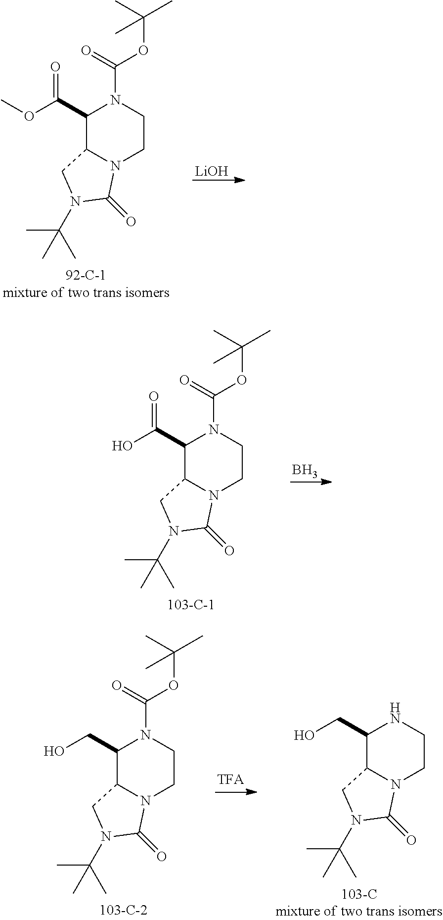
C1(C(OC)=O)C2N(CCN1C(=O)OC(C)(C)C)C(=O)N(C(C)(C)C)C2.[LiOH].C1(C(O)=O)C2N(CCN1C(=O)OC(C)(C)C)C(=O)N(C(C)(C)C)C2.B.C1(CO)C2N(CCN1C(=O)OC(C)(C)C)C(=O)N(C(C)(C)C)C2.C1(CO)C2N(CCN1)C(=O)N(C(C)(C)C)C2
